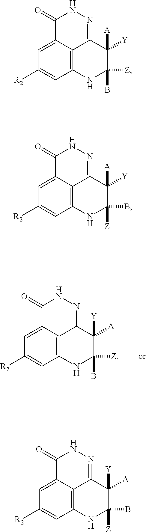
C1(=O)C2=CC([R2])=CC3=C2C(=NN1)C([A])([Y])C(B)([Z])N3.C1(=O)C2=CC([R2])=CC3=C2C(=NN1)C([Y])([A])C(B)([Z])N3.C1(=O)C2=CC([R2])=CC3=C2C(=NN1)C([Y])([A])C([Z])(B)N3.C1(=O)C2=CC([R2])=CC3=C2C(=NN1)C([A])([Y])C([Z])(B)N3
